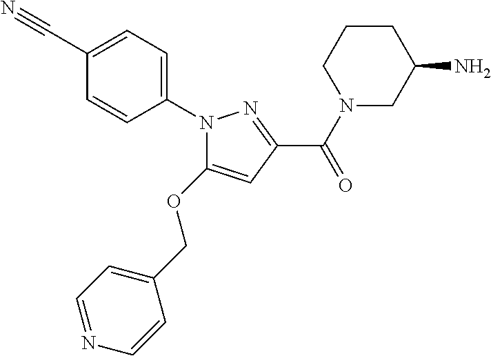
C1(N2C(OCC3=CC=NC=C3)=CC(C(N3CC(N)CCC3)=O)=N2)=CC=C(C#N)C=C1
